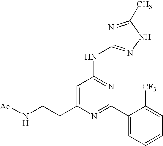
C1=C(CCN[Ac])N=C(C2=CC=CC=C2[CF3])N=C1NC1=NNC(C)=N1
